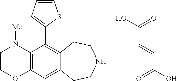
C1COC2=C(N1[Me])C(C1=CC=CS1)=C1C(=C2)CCNCC1.C(C(O)=O)=CC(O)=O
